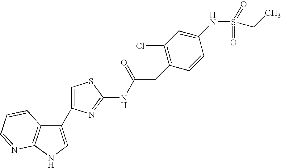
C1(C2=CSC(NC(CC3=C(Cl)C=C(NS(=O)(=O)CC)C=C3)=O)=N2)=CNC2=C1C=CC=N2
